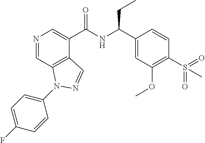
N1=CC2=C(C(C(NC(C3=CC(OC)=C(S(=O)(=O)C)C=C3)CC)=O)=C1)C=NN2C1=CC=C(F)C=C1
